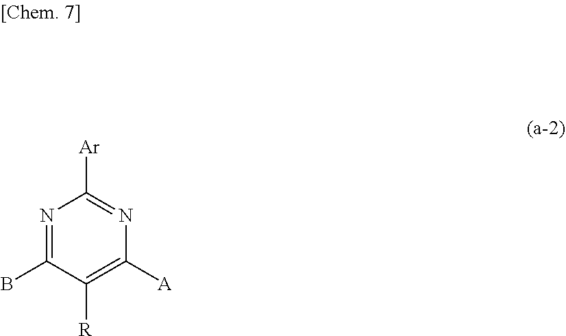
C1(B)=NC([Ar])=NC([A])=C1[R]
